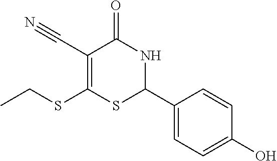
CCSC1=C(C#N)C(=O)NC(C2=CC=C(O)C=C2)S1
